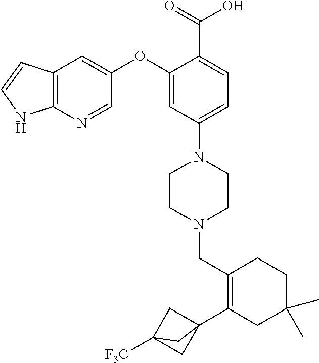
C1(OC2=CC3=C(N=C2)NC=C3)=CC(N2CCN(CC3=C(C45CC([F3C])(C4)C5)CC(C)(C)CC3)CC2)=CC=C1C(=O)O
